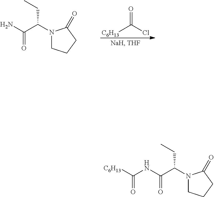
[C6H13]C(Cl)=O.N1(C(C(=O)N)CC)CCCC1=O.N1(C(C(=O)NC(=O)[C6H13])CC)CCCC1=O
